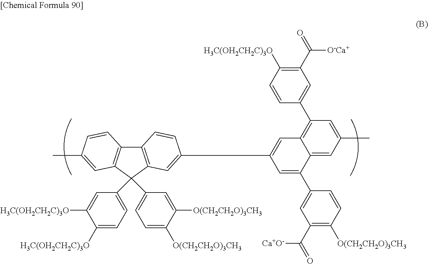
C1([H3C(OH2CH2C)3O])=CC=C(C2(C3=CC=C([O(CH2CH2O)3CH3])C([O(CH2CH2O)3CH3])=C3)C3=C(C4=C2C=C(C)C=C4)C=CC(C2=CC4=C(C5=CC(C([O-Ca+])=O)=C([H3C(OH2CH2C)3O])C=C5)C=C(C)C=C4C(C4=CC(C(=O)[Ca+O-])=C([O(CH2CH2O)3CH3])C=C4)=C2)=C3)C=C1[H3C(OH2CH2C)3O]
